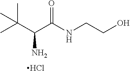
CC(C(C(NCCO)=O)N)(C)C.Cl
